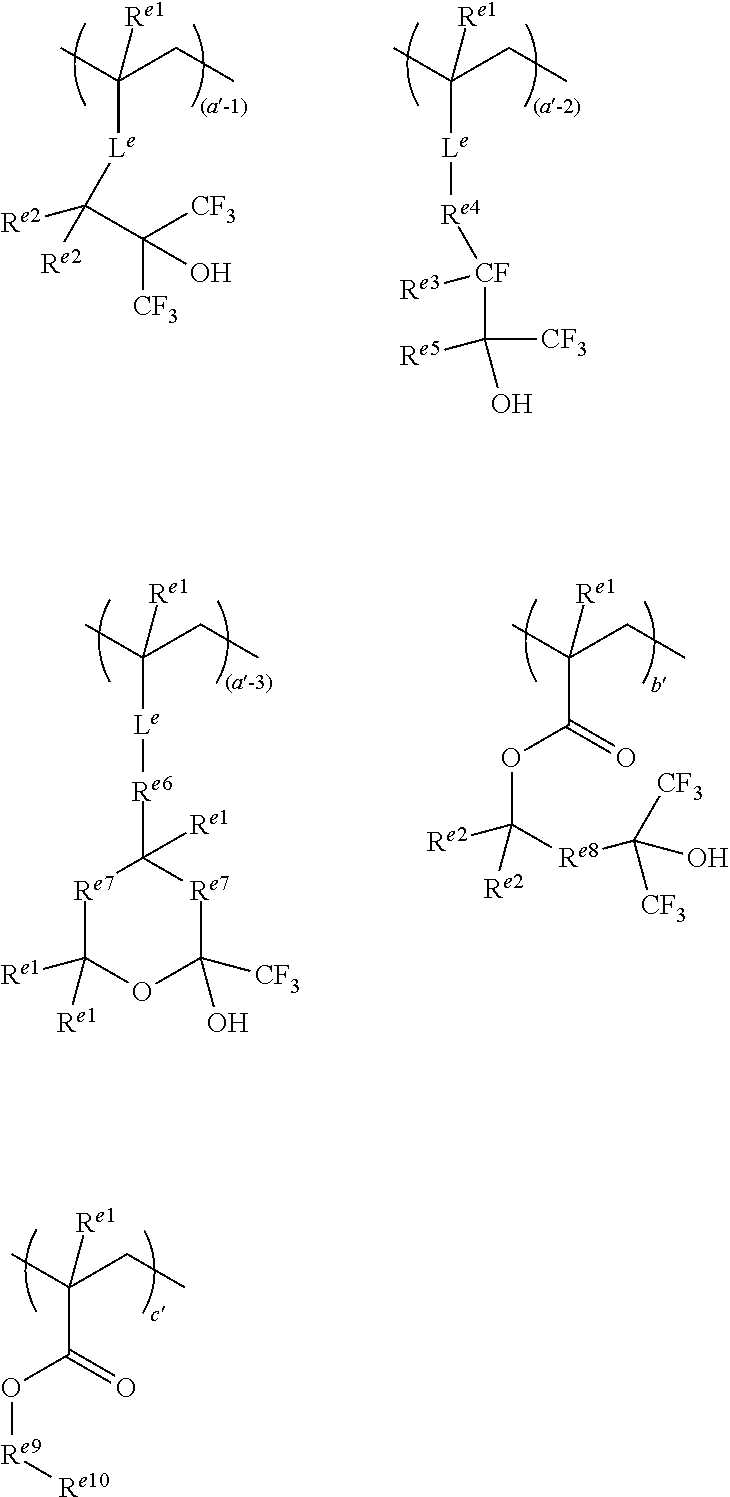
C(C(=O)O[Re9][Re10])(C)(CC)[Re1].C([Le]C([Re2])([Re2])C(O)([CF3])[CF3])(C)(CC)[Re1].C([Le][Re4][CF](C([CF3])(O)[Re5])[Re3])(C)(CC)[Re1].C([Le][Re6]C1([Re1])[Re7]C([Re1])([Re1])OC(O)([CF3])[Re7]1)(C)(CC)[Re1].C(C(=O)OC([Re8]C([CF3])(O)[CF3])([Re2])[Re2])(C)(CC)[Re1]
